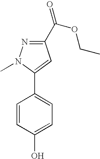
C1=CC(O)=CC=C1C1=CC(C(=O)OCC)=NN1C
